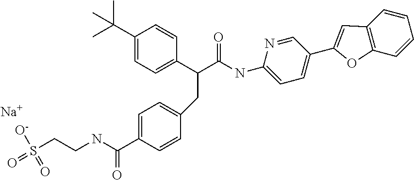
[Na].C1=C(C(C(NC2=CC=C(C3=CC4=C(C=CC=C4)O3)C=N2)=O)CC2=CC=C(C(NCCS(=O)([O-])=O)=O)C=C2)C=CC(C(C)(C)C)=C1
